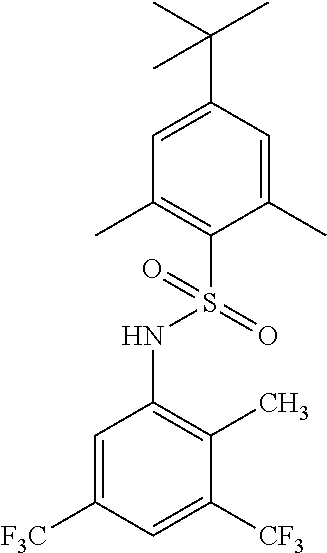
C1=C(C(C)(C)C)C=C(C)C(S(NC2=C(C)C([CF3])=CC([F3C])=C2)(=O)=O)=C1C
